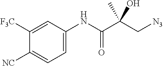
C1=C([F3C])C([NC])=CC=C1NC(C(C[N3])(C)O)=O
